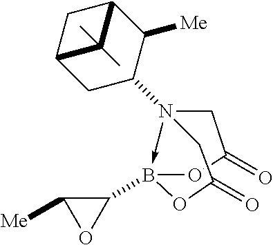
N12(C3CC4CC(C3[Me])C4(C)C)->B(C3C([Me])O3)(OC(=O)C1)OC(=O)C2
